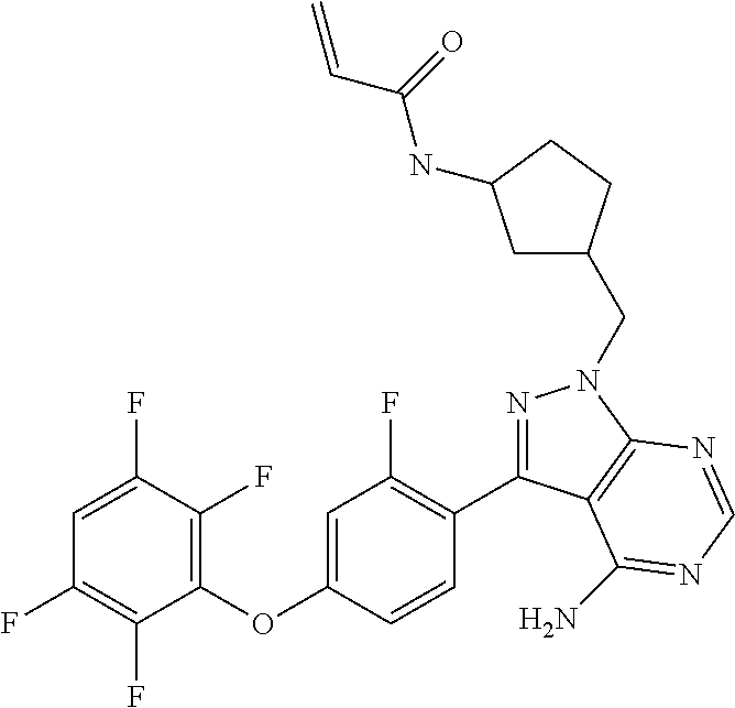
C1(OC2=CC(F)=C(C3=NN(CC4CC(NC(C=C)=O)CC4)C4=C3C(N)=NC=N4)C=C2)=C(F)C(F)=CC(F)=C1F
